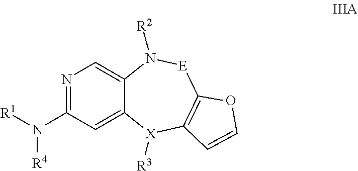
[R1]N(C1=NC=C2C(=C1)[X]([R3])C1=C([E]N2[R2])OC=C1)[R4]
